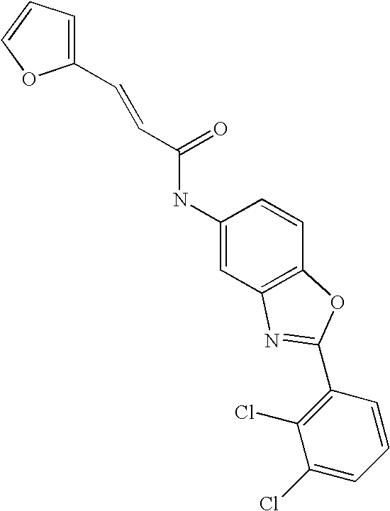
C1(Cl)=C(C2=NC3=C(C=CC(NC(=O)C=CC4=CC=CO4)=C3)O2)C=CC=C1Cl
